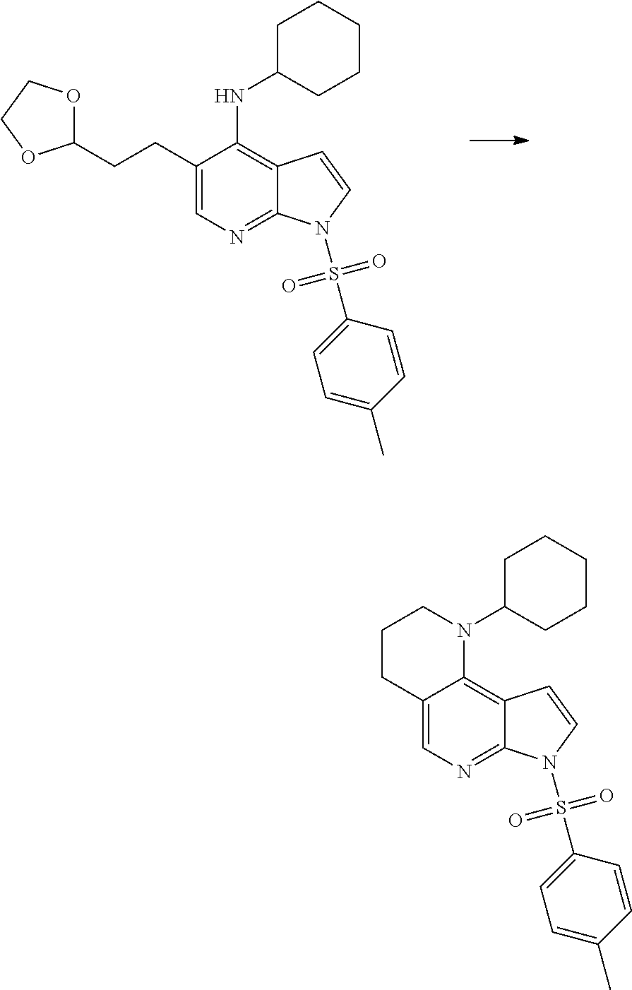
C1(CCC2OCCO2)=CN=C2C(=C1NC1CCCCC1)C=CN2S(=O)(=O)C1=CC=C(C)C=C1.C12=CN=C3C(=C1N(C1CCCCC1)CCC2)C=CN3S(=O)(=O)C1=CC=C(C)C=C1
